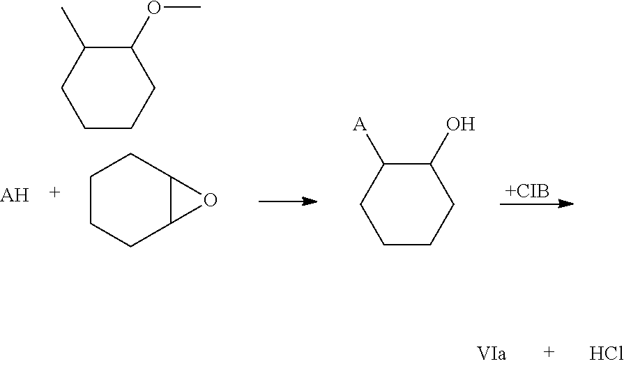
C1CCC(OC)C(C)C1.[AH].C1CCC2C(C1)O2.C1CCC(O)C([A])C1.[+CIB].Cl
